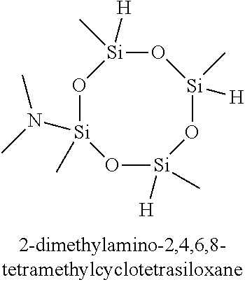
O1[Si](C)(N(C)C)O[Si]([H])(C)O[Si](C)([H])O[Si]1([H])C
